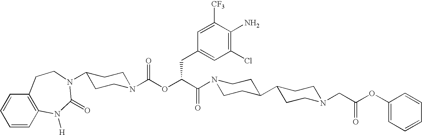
N1(C(C(OC(N2CCC(N3C(=O)N([H])C4=C(C=CC=C4)CC3)CC2)=O)CC2=CC(Cl)=C(N)C([CF3])=C2)=O)CCC(C2CCN(CC(OC3=CC=CC=C3)=O)CC2)CC1
